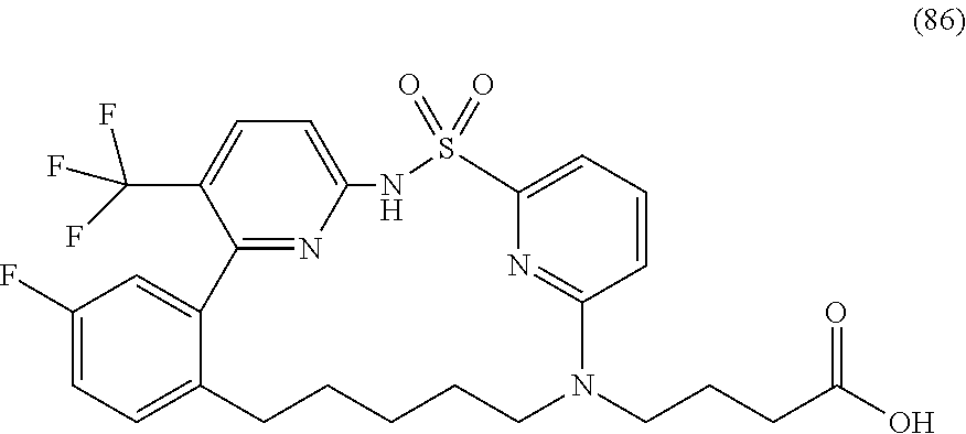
C1(F)=CC=C2C(=C1)C1=NC(=CC=C1C(F)(F)F)NS(=O)(=O)C1=CC=CC(=N1)N(CCCC(O)=O)CCCCC2
